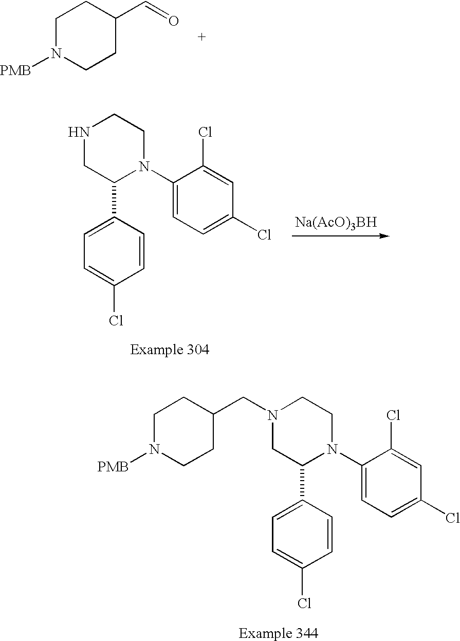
C1N([PMB])CCC(C=O)C1.N1CC(C2=CC=C(Cl)C=C2)N(C2=CC=C(Cl)C=C2Cl)CC1.[Na(AcO)3BH].C1N([PMB])CCC(CN2CC(C3=CC=C(Cl)C=C3)N(C3=CC=C(Cl)C=C3Cl)CC2)C1
